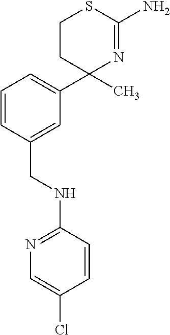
C1=CC(CNC2=NC=C(Cl)C=C2)=CC(C2(C)N=C(N)SCC2)=C1
